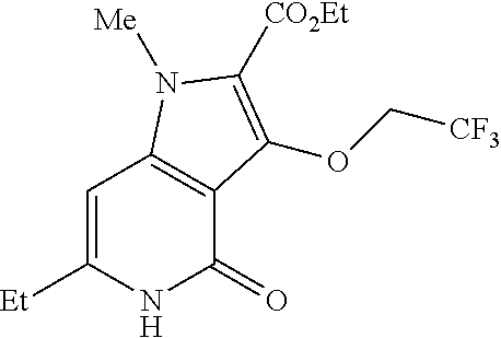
C1=C([Et])NC(=O)C2=C1N([Me])C([CO2Et])=C2OC[CF3]
